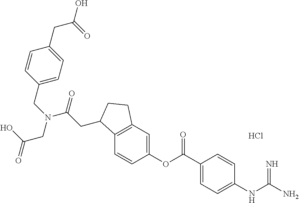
C12=C(C=C(OC(C3=CC=C(NC(N)=N)C=C3)=O)C=C1)CCC2CC(N(CC1=CC=C(CC(=O)O)C=C1)CC(O)=O)=O.Cl
